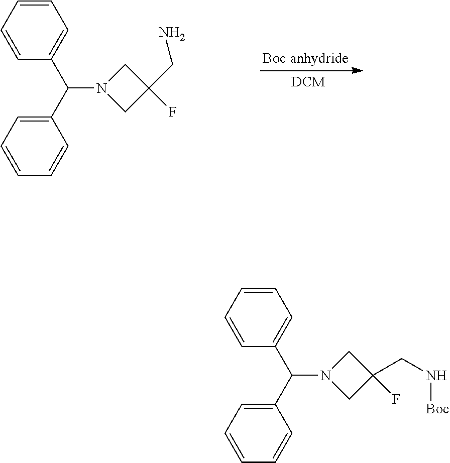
C1=CC=CC=C1C(C1=CC=CC=C1)N1CC(CN)(F)C1.C1=CC=CC=C1C(C1=CC=CC=C1)N1CC(F)(CN[Boc])C1
